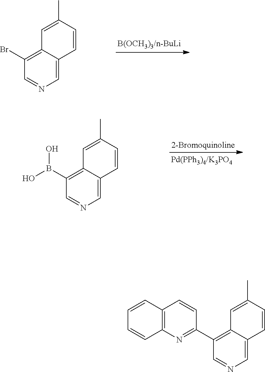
C1(Br)=C2C(=CN=C1)C=CC(C)=C2.C1(B(O)O)=C2C(=CN=C1)C=CC(C)=C2.C1(C2=NC3=C(C=C2)C=CC=C3)=C2C(=CN=C1)C=CC(C)=C2
